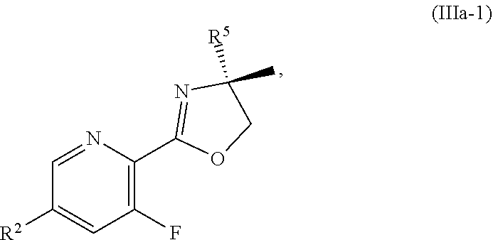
C1=NC(C2=NC(C)([R5])CO2)=C(F)C=C1[R2]
